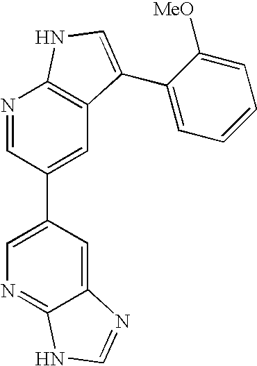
N1=CC(C2=CN=C3C(=C2)N=CN3)=CC2=C1NC=C2C1=CC=CC=C1[MeO]
